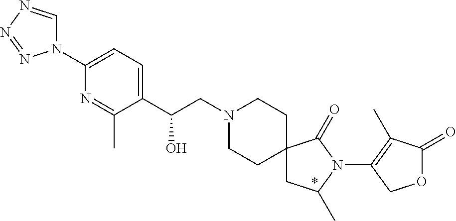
C1(C(CN2CCC3(CC2)CC(C)N(C2=C(C)C(=O)OC2)C3=O)O)=CC=C(N2C=NN=N2)N=C1C
